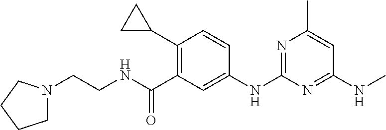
C1=CC(C2CC2)=C(C(NCCN2CCCC2)=O)C=C1NC1=NC(C)=CC(NC)=N1
